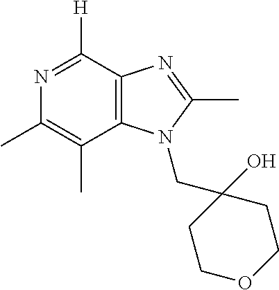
CC1=C(C)N=C([H])C2=C1N(CC1(O)CCOCC1)C(C)=N2
